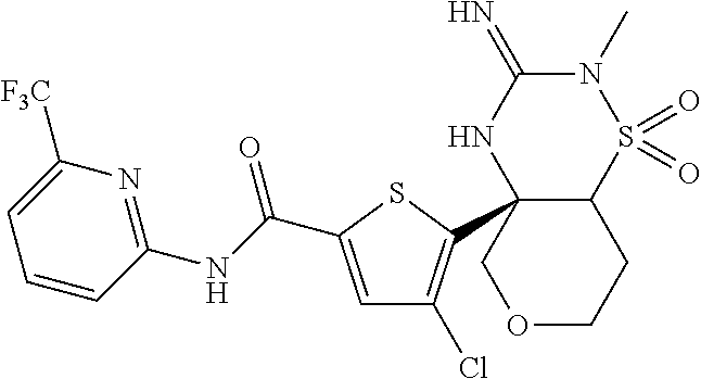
C12S(=O)(=O)N(C)C(=N)NC1(C1=C(Cl)C=C(C(NC3=NC([F3C])=CC=C3)=O)S1)COCC2
